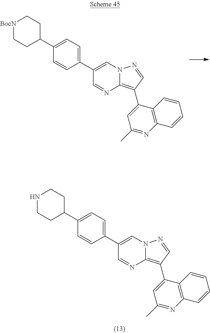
[BocN]1CCC(C2=CC=C(C3=CN4C(=C(C5=CC(C)=NC6=C5C=CC=C6)C=N4)N=C3)C=C2)CC1.N1CCC(C2=CC=C(C3=CN4C(=C(C5=CC(C)=NC6=C5C=CC=C6)C=N4)N=C3)C=C2)CC1
